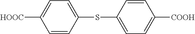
C1=CC(SC2=CC=C([COOH])C=C2)=CC=C1[HOOC]
